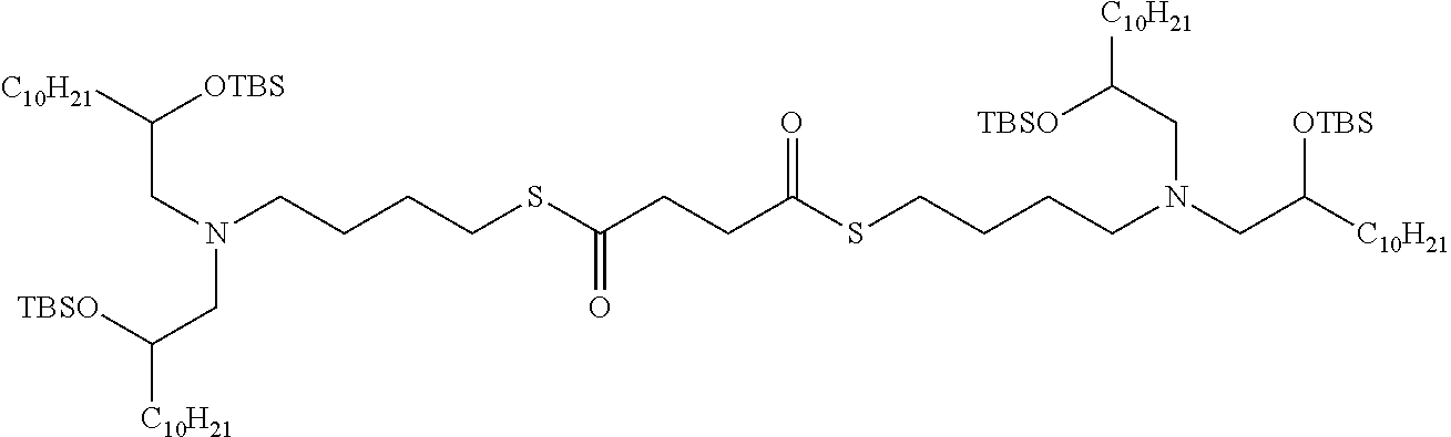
C(C([TBSO])[C10H21])N(CCCCSC(=O)CCC(=O)SCCCCN(CC([TBSO])[C10H21])CC([OTBS])[C10H21])CC([C10H21])[OTBS]
